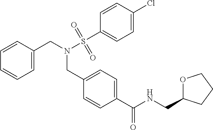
C1(C(NCC2OCCC2)=O)=CC=C(CN(CC2=CC=CC=C2)S(C2=CC=C(Cl)C=C2)(=O)=O)C=C1
